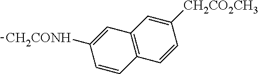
C12=C(C=C([CH2CO2CH3])C=C1)C=C([CH2CONH]C)C=C2
